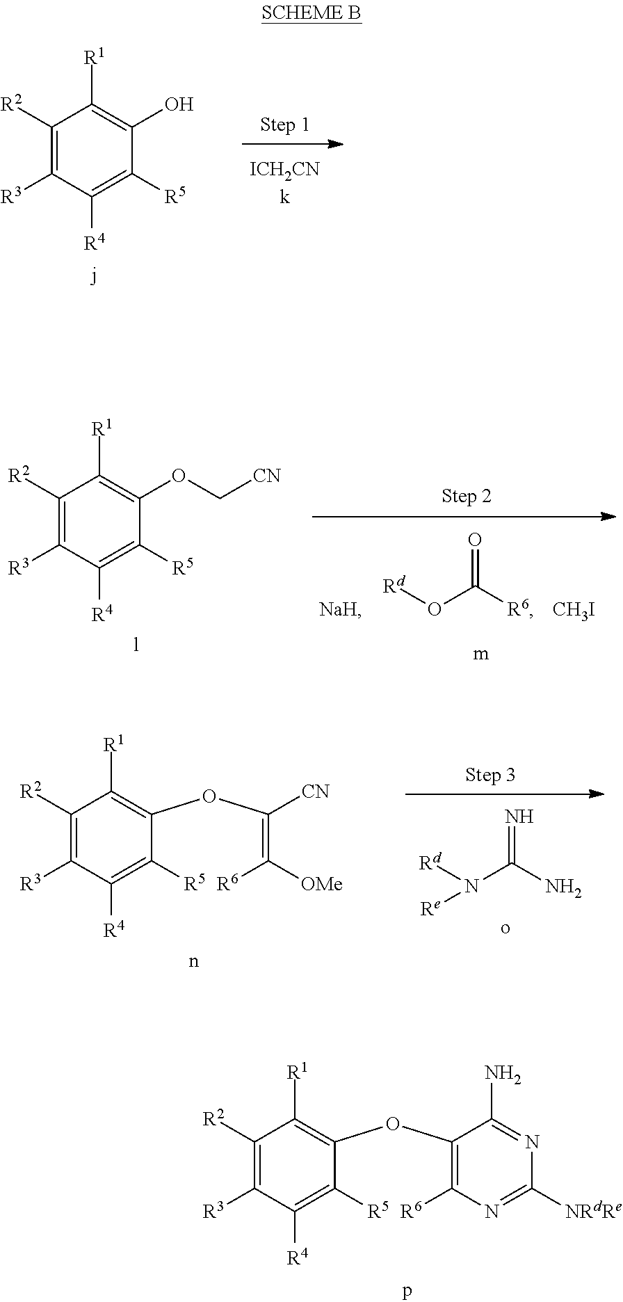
C1([R3])=C([R2])C([R1])=C(OC2=C([R6])N=C([NRdRe])N=C2N)C([R5])=C1[R4].C1([R3])=C([R2])C([R1])=C(O)C([R5])=C1[R4].C1([R3])=C([R2])C([R1])=C(OC[CN])C([R5])=C1[R4].O=C([R6])O[Rd].[CH3I].C1([R3])=C([R2])C([R1])=C(OC(=C([OMe])[R6])[CN])C([R5])=C1[R4].N=C(N)N([Rd])[Re]
